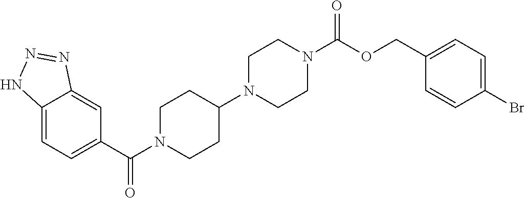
C12=CC=C(C(N3CCC(N4CCN(C(OCC5=CC=C(Br)C=C5)=O)CC4)CC3)=O)C=C1N=NN2
